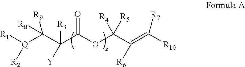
[Q](C(C(C(OC(C(=C([R10])[R7])[R6])([R5])[R4])=O)([R3])[Y])([R9])[R8])([R1])[R2]
